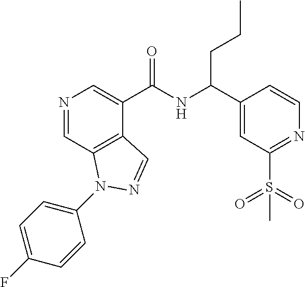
N1=CC2=C(C(C(NC(C3=CC(S(=O)(=O)C)=NC=C3)CCC)=O)=C1)C=NN2C1=CC=C(F)C=C1
